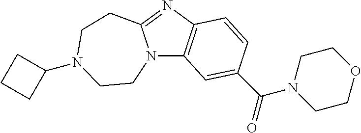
N12C3=C(N=C1CCN(C1CCC1)CC2)C=CC(C(N1CCOCC1)=O)=C3
